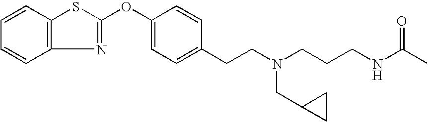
C12=C(C=CC=C1)SC(OC1=CC=C(CCN(CCCNC(C)=O)CC3CC3)C=C1)=N2
